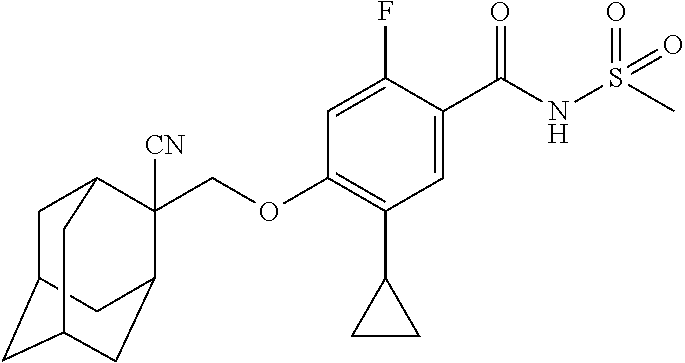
C1=C(F)C(C(NS(C)(=O)=O)=O)=CC(C2CC2)=C1OCC1([CN])C2CC3CC(CC1C3)C2
